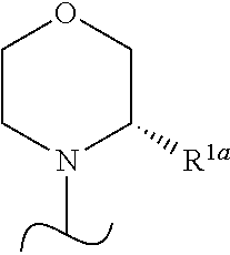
C1CN(C)C([R1a])CO1
